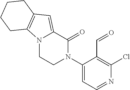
C1(N2C(=O)C3=CC4=C(N3CC2)CCCC4)=CC=NC(Cl)=C1C=O
